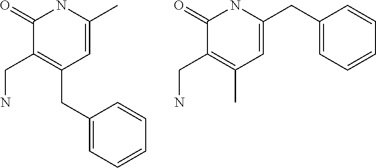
C1(=O)C(CN)=C(CC2=CC=CC=C2)C=C(C)N1.C1(=O)C(CN)=C(C)C=C(CC2=CC=CC=C2)N1
